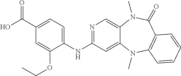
OC(C1=CC=C(NC2=NC=C3C(=C2)N(C)C2=C(C(=O)N3C)C=CC=C2)C(OCC)=C1)=O
